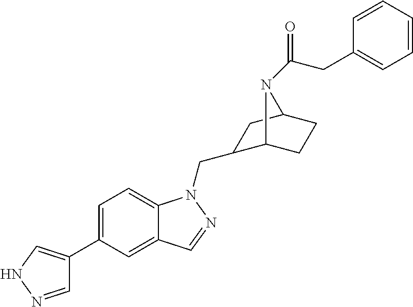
C1=NNC=C1C1=CC=C2C(=C1)C=NN2CC1C2CCC(C1)N2C(CC1=CC=CC=C1)=O
